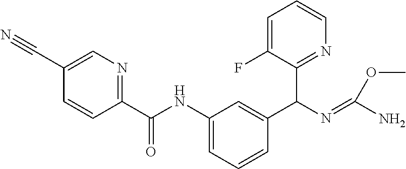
C1=C(C#N)C=CC(C(NC2=CC=CC(C(N=C(N)OC)C3=NC=CC=C3F)=C2)=O)=N1
